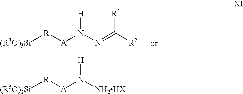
[(R3O)3Si][R][A]N([NH2HX])[H].[(R3O)3Si][R][A]N(N=C([R2])[R1])[H]
